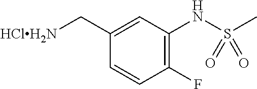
C1=CC(F)=C(NS(=O)(C)=O)C=C1C[HClH2N]
